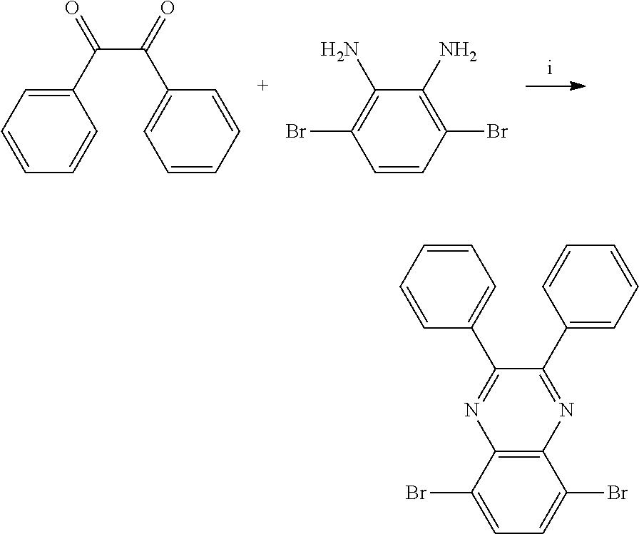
C(C(=O)C1=CC=CC=C1)(C1=CC=CC=C1)=O.NC1=C(Br)C=CC(Br)=C1N.N1=C(C2=CC=CC=C2)C(C2=CC=CC=C2)=NC2=C1C(Br)=CC=C2Br
